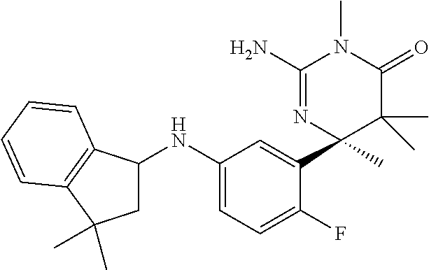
C1(NC2CC(C)(C)C3=C2C=CC=C3)=CC=C(F)C(C2(C)C(C)(C)C(=O)N(C)C(N)=N2)=C1
